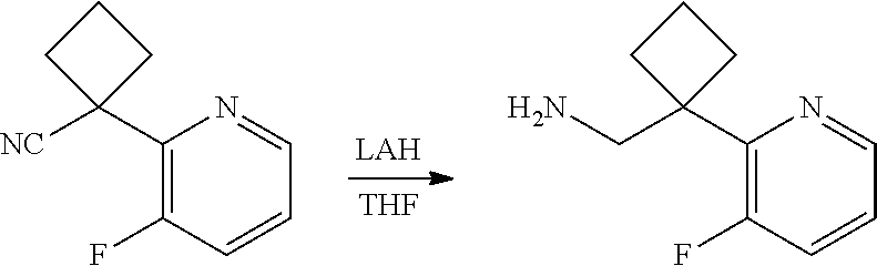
[THF].C1(C2([NC])CCC2)=C(F)C=CC=N1.C1(C2(CN)CCC2)=C(F)C=CC=N1
